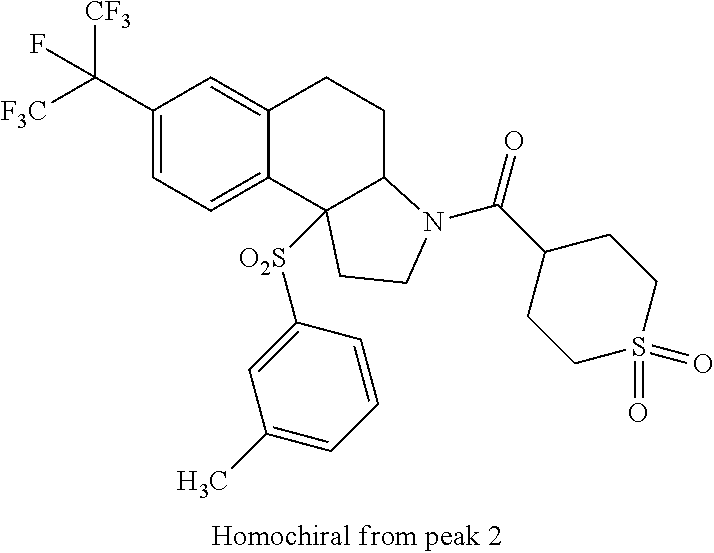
[F3C]C(C1=CC=C2C(=C1)CCC1C2([O2S]C2=CC(C)=CC=C2)CCN1C(C1CCS(=O)(=O)CC1)=O)([CF3])F
